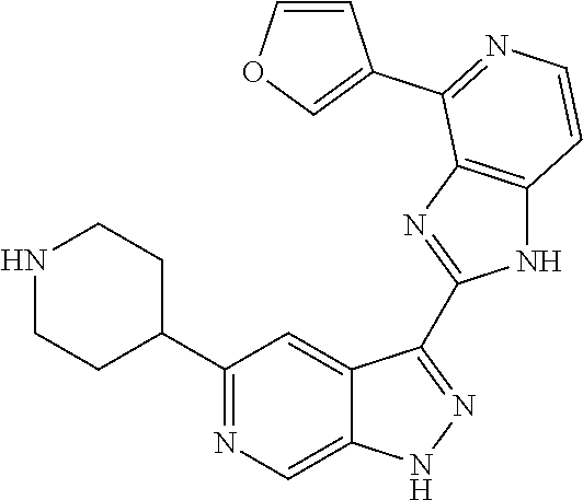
C1(C2=NC=C3C(=C2)C(C2=NC4=C(N2)C=CN=C4C2=COC=C2)=NN3)CCNCC1
